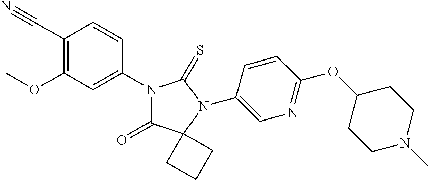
C1(C#N)=C(OC)C=C(N2C(=O)C3(N(C4=CN=C(OC5CCN(C)CC5)C=C4)C2=S)CCC3)C=C1
